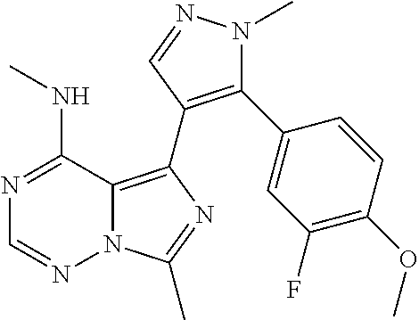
N12C(=C(C3=C(C4=CC(F)=C(OC)C=C4)N(C)N=C3)N=C1C)C(NC)=NC=N2
